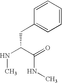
N(C(C(=O)NC)CC1=CC=CC=C1)C
